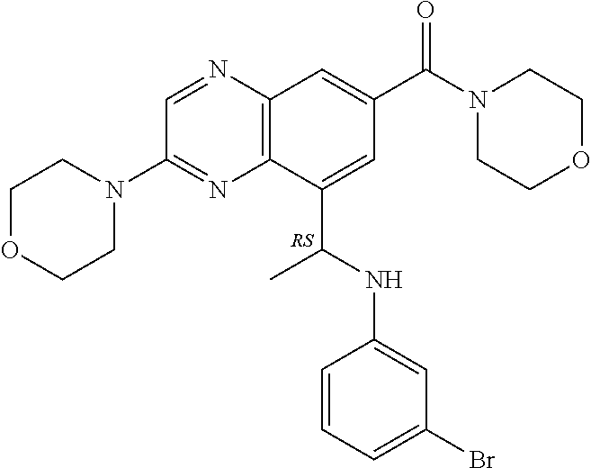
C1(C(NC2=CC(Br)=CC=C2)C)=CC(C(N2CCOCC2)=O)=CC2=C1N=C(N1CCOCC1)C=N2.[RS]
